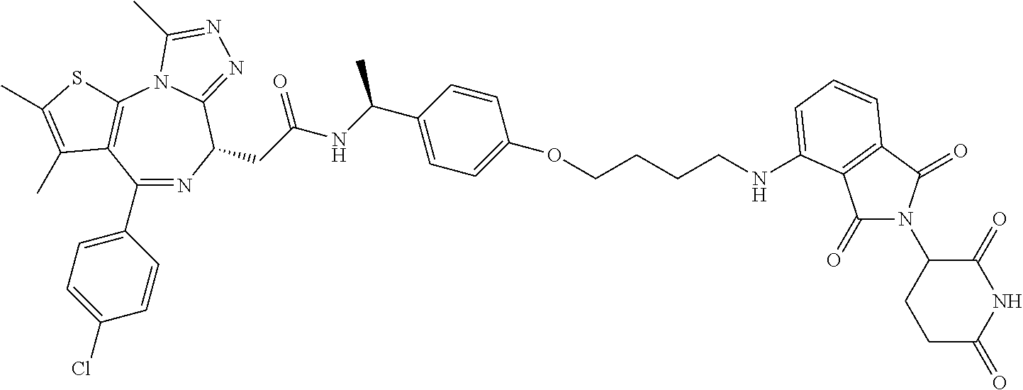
C1(=O)N(C2CCC(=O)NC2=O)C(=O)C2=C1C(NCCCCOC1=CC=C(C(NC(CC3N=C(C4=CC=C(Cl)C=C4)C4=C(N5C3=NN=C5C)SC(C)=C4C)=O)C)C=C1)=CC=C2
